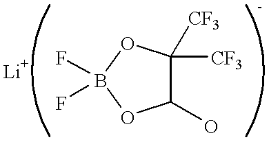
B1(F)(F)OC(O)C([CF3])([CF3])O1
